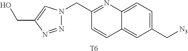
[T6].N1=NC(CO)=CN1CC1=NC2=CC=C(C[N3])C=C2C=C1
